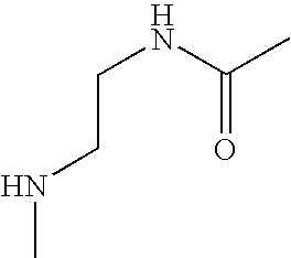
C(NC(C)=O)CNC
